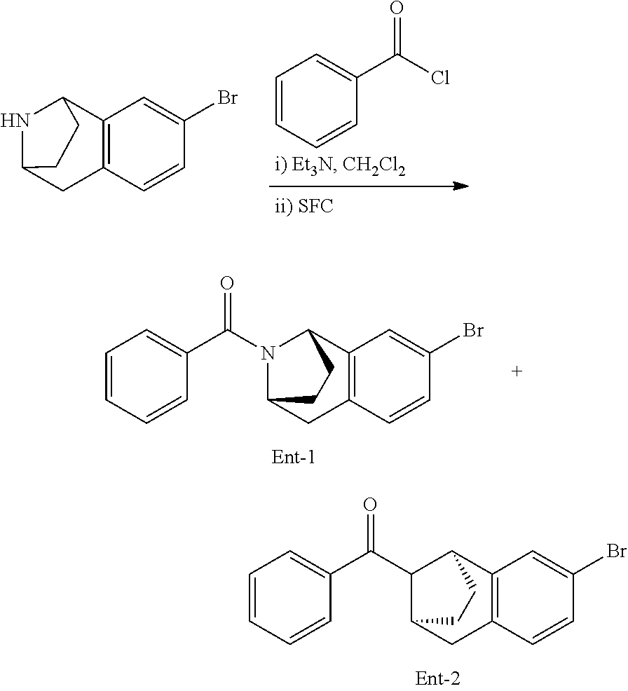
C1=CC=C(C(C2C3CC4=C(C2CC3)C=C(Br)C=C4)=O)C=C1.C1=CC=C(C(Cl)=O)C=C1.N1C2CC3=C(C1CC2)C=C(Br)C=C3.C1=CC=C(C(N2C3CC4=C(C2CC3)C=C(Br)C=C4)=O)C=C1
